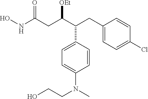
C1(CC(C(CC(NO)=O)[OEt])C2=CC=C(N(C)CCO)C=C2)=CC=C(Cl)C=C1
